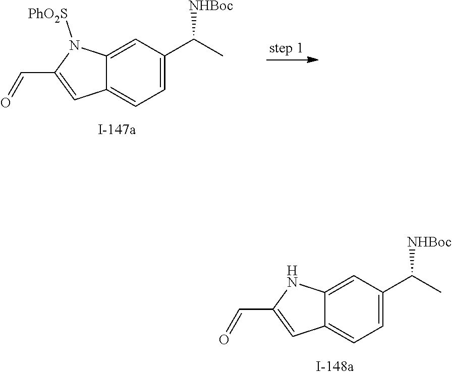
C12=CC(C(C)[NHBoc])=CC=C1C=C(C=O)N2.C12=CC(C(C)[NHBoc])=CC=C1C=C(C=O)N2[PhO2S]
